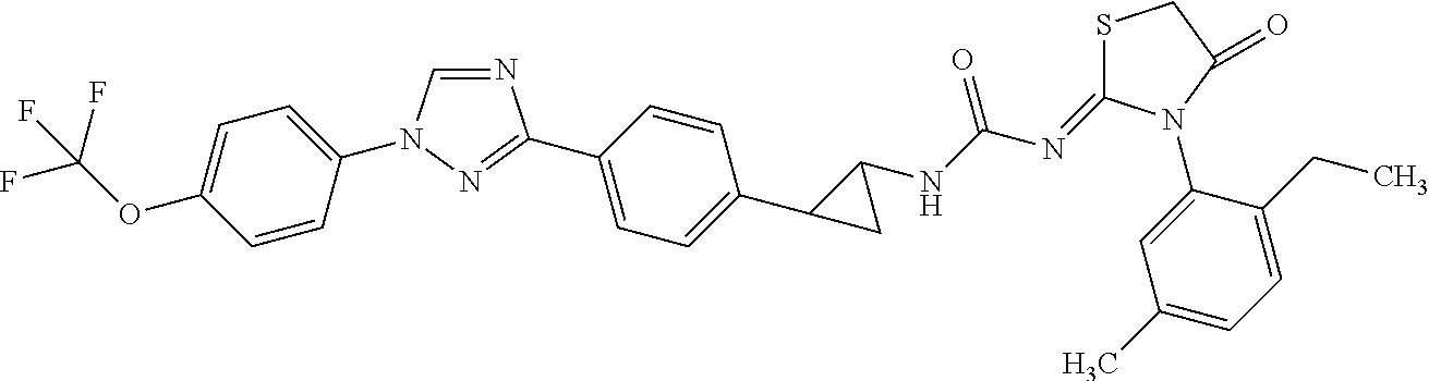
N1=CN(C2=CC=C(OC(F)(F)F)C=C2)N=C1C1=CC=C(C2CC2NC(N=C2SCC(=O)N2C2=CC(C)=CC=C2CC)=O)C=C1
